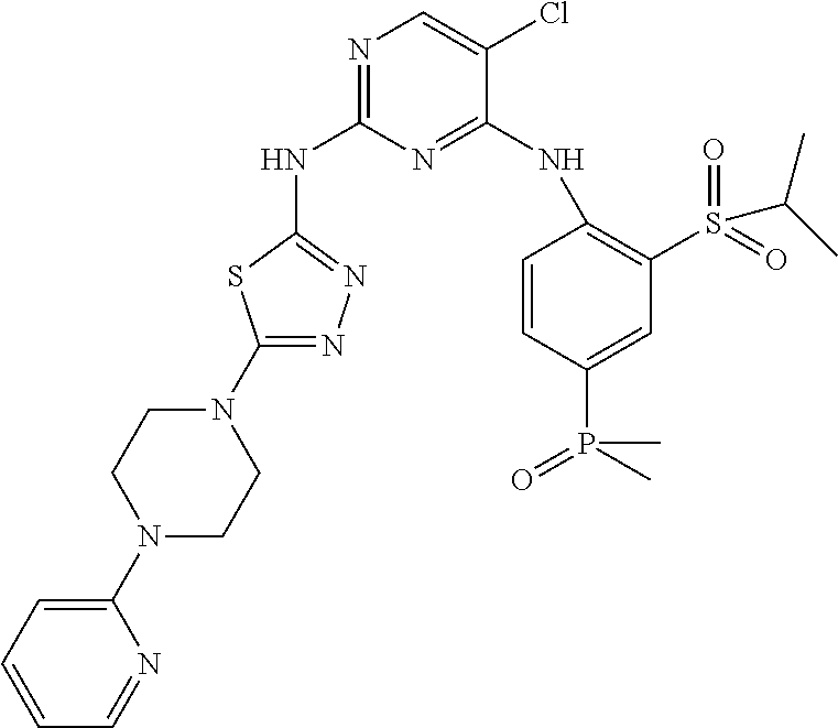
N1=C(NC2=NN=C(N3CCN(C4=CC=CC=N4)CC3)S2)N=C(NC2=C(S(=O)(=O)C(C)C)C=C(P(=O)(C)C)C=C2)C(Cl)=C1
